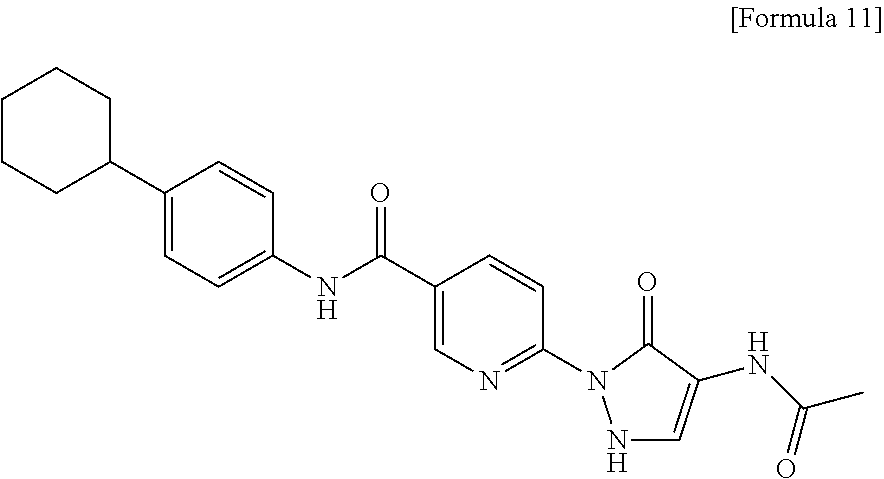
N1C=C(NC(C)=O)C(=O)N1C1=NC=C(C(NC2=CC=C(C3CCCCC3)C=C2)=O)C=C1
